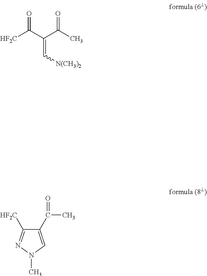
O=C(C(C(C)=O)=C[N(CH3)2])[HF2C].C1(C(C)=O)=CN(C)N=C1[HF2C]
